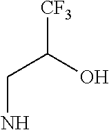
[CF3]C(O)CN
